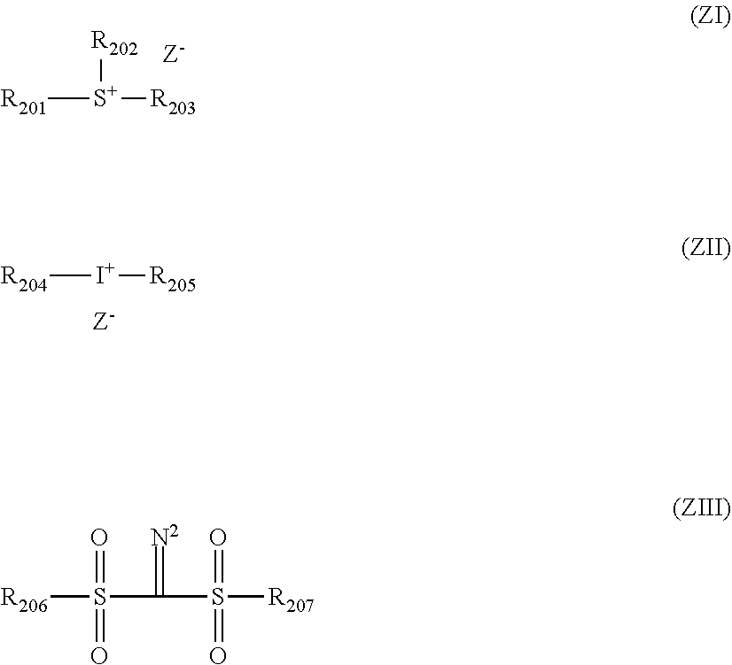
[R201][S+]([R203])[R202].[R204][I+][R205].[R206]S(=O)(=O)C(=[N2])S([R207])(=O)=O
